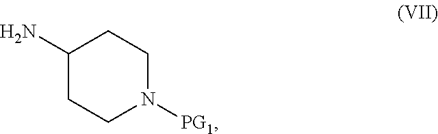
C1(N)CCN([PG1])CC1
